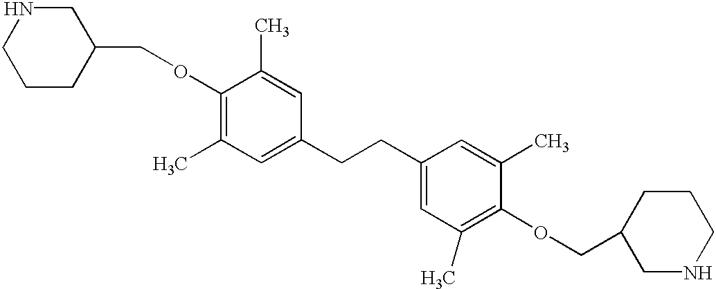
O(C1=C(C)C=C(CCC2=CC(C)=C(OCC3CNCCC3)C(C)=C2)C=C1C)CC1CCCNC1
